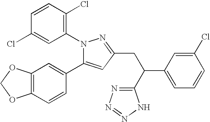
N1(C2=C(Cl)C=CC(Cl)=C2)C(C2=CC3=C(C=C2)OCO3)=CC(CC(C2=NN=NN2)C2=CC=CC(Cl)=C2)=N1
